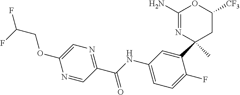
C1(N)=NC(C2=CC(NC(C3=NC=C(OCC(F)F)N=C3)=O)=CC=C2F)(C)CC([CF3])O1
